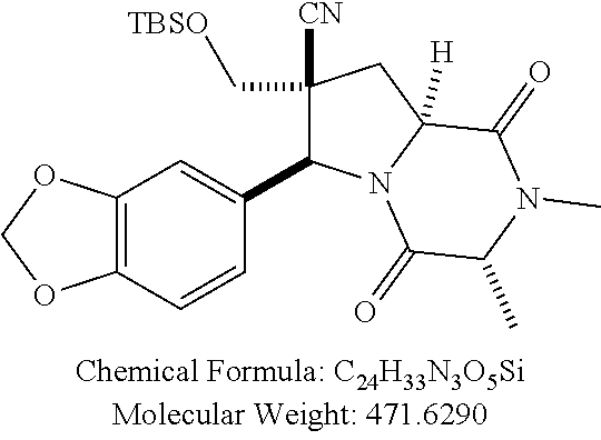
C12=C(C=CC(C3C([CN])(C[TBSO])CC4([H])N3C(=O)C(C)N(C)C4=O)=C1)OCO2
